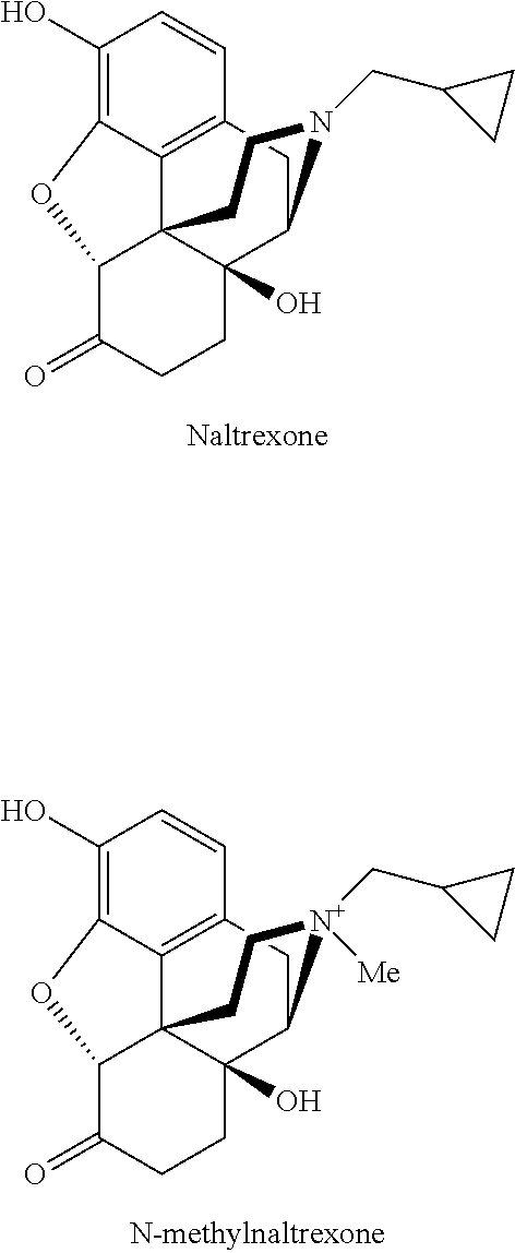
C1(O)=C2C3=C(C=C1)CC1C4(O)C3(C(C(=O)CC4)O2)CC[N+]1(CC1CC1)[Me].C1(O)=C2C3=C(C=C1)CC1C4(O)C3(C(C(=O)CC4)O2)CCN1CC1CC1
